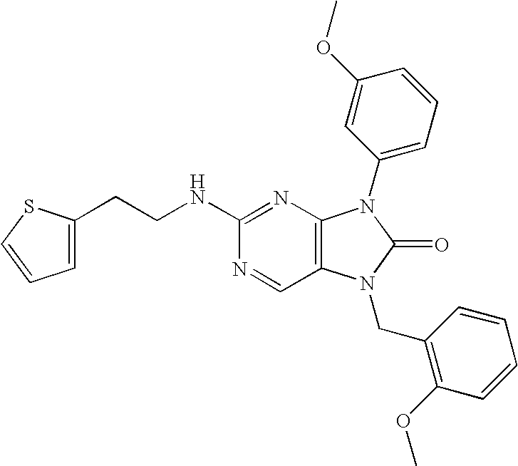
C1=C(CCNC2=NC3=C(C=N2)N(CC2=C(OC)C=CC=C2)C(=O)N3C2=CC=CC(OC)=C2)SC=C1
